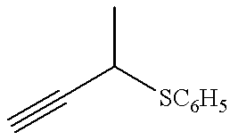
CC(C#C)[SC6H5]
